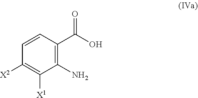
C(=O)(C1=C(N)C([X1])=C([X2])C=C1)O
